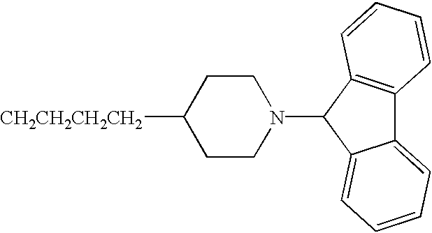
C1CN(C2C3=C(C4=CC=CC=C42)C=CC=C3)CCC1[CH2CH2CH2CH2]
